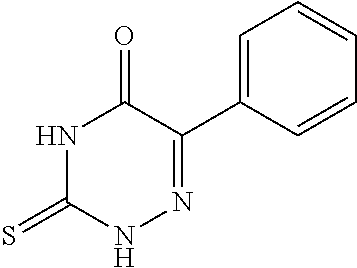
C1=C(C2=NNC(=S)NC2=O)C=CC=C1
